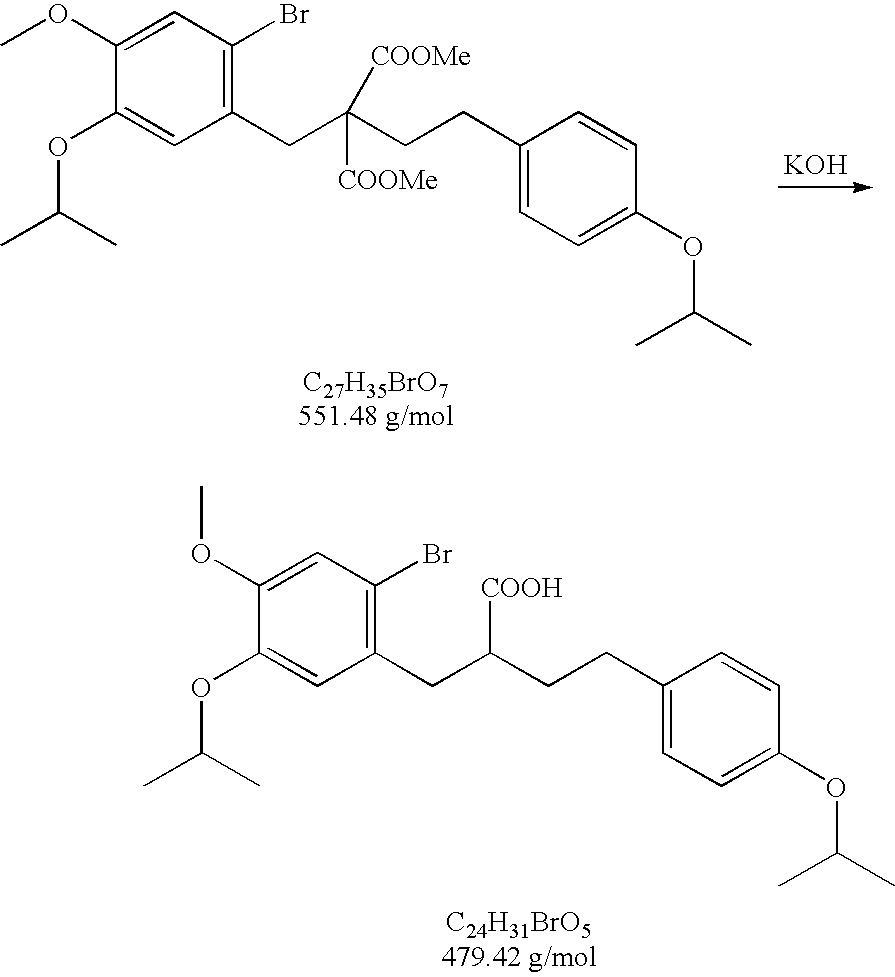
[KOH].C1(OC)=CC(Br)=C(CC(CCC2=CC=C(OC(C)C)C=C2)([COOMe])[COOMe])C=C1OC(C)C.C1(OC)=CC(Br)=C(CC(CCC2=CC=C(OC(C)C)C=C2)[COOH])C=C1OC(C)C
